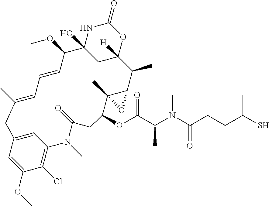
CC1=CC=CC(OC)C2(O)CC([H])(OC(=O)N2)C(C)C2C(C)(C(OC(C(N(C(CCC(S)C)=O)C)C)=O)CC(=O)N(C)C3=C(Cl)C(OC)=CC(=C3)C1)O2
